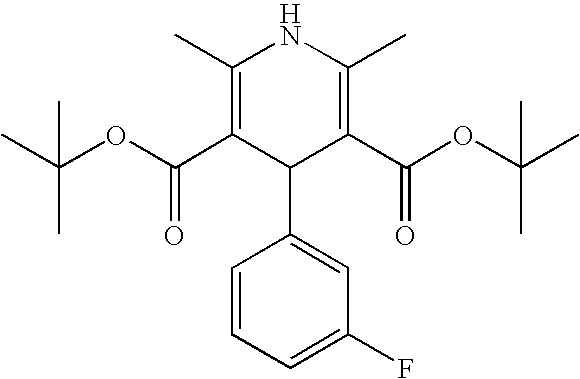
C1(C)=C(C(OC(C)(C)C)=O)C(C2=CC(F)=CC=C2)C(C(OC(C)(C)C)=O)=C(C)N1
